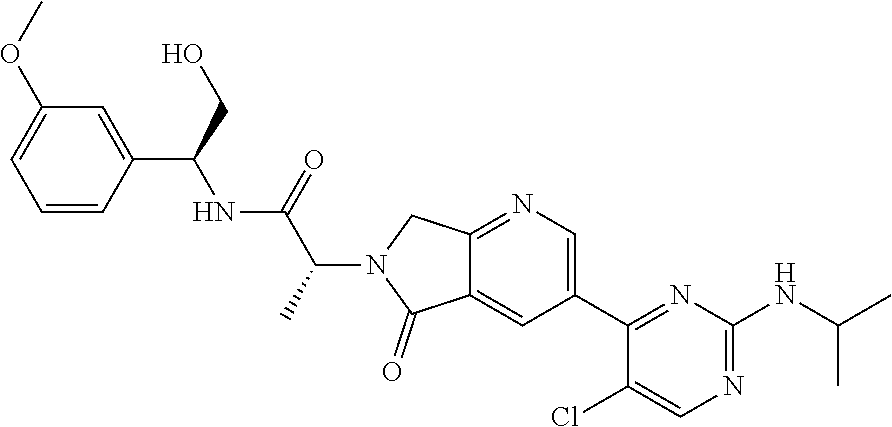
C1=CC(C(CO)NC(C(N2C(=O)C3=CC(C4=NC(NC(C)C)=NC=C4Cl)=CN=C3C2)C)=O)=CC(OC)=C1
